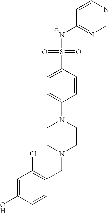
C1(N2CCN(CC3=C(Cl)C=C(O)C=C3)CC2)=CC=C(S(=O)(=O)NC2=NC=NC=C2)C=C1.[H]
